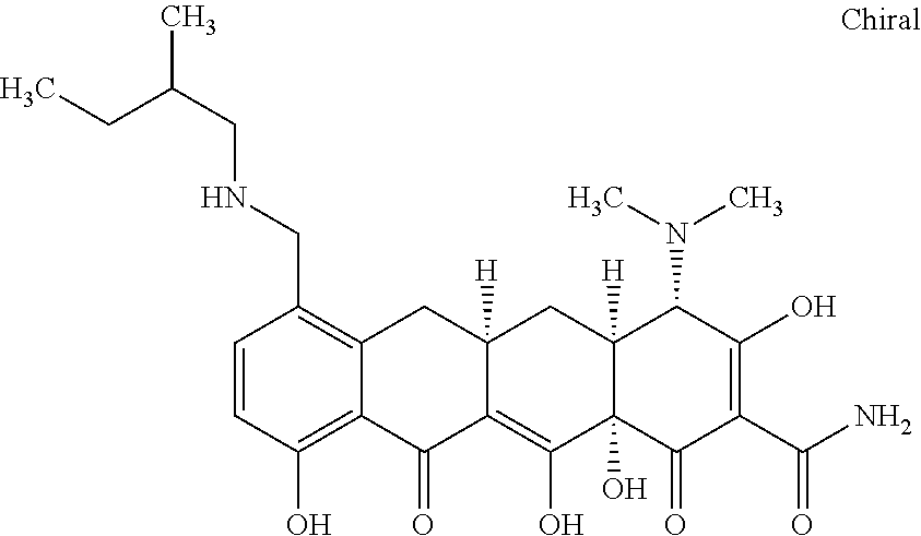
C1=CC(O)=C2C(=C1CNCC(C)CC)CC1([H])C(=C(O)C3(O)C([H])(C1)C(N(C)C)C(O)=C(C(N)=O)C3=O)C2=O
